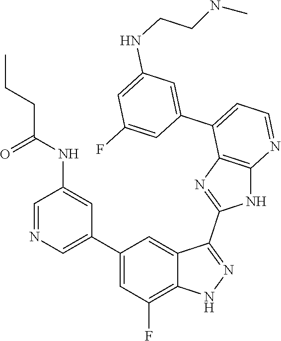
C1=NC=C(C2=CC(F)=C3C(=C2)C(C2=NC4=C(N2)N=CC=C4C2=CC(NCCNC)=CC(F)=C2)=NN3)C=C1NC(CCC)=O
